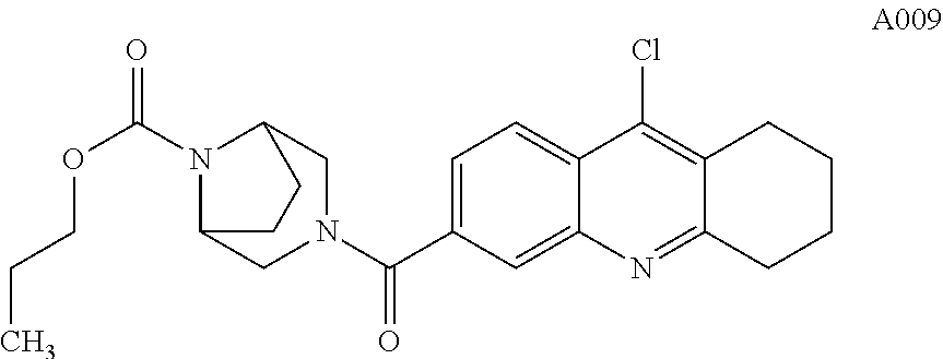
C1=C(C(N2CC3N(C(=O)OCCC)C(C2)CC3)=O)C=C2C(=C1)C(Cl)=C1C(=N2)CCCC1
